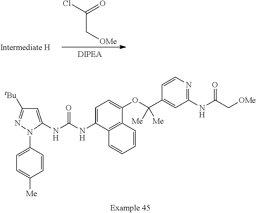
ClC(C[OMe])=O.C1=C(NC(NC2=CC=C(OC(C3=CC(NC(=O)C[OMe])=NC=C3)([Me])[Me])C3=C2C=CC=C3)=O)N(C2=CC=C([Me])C=C2)N=C1[tBu]
